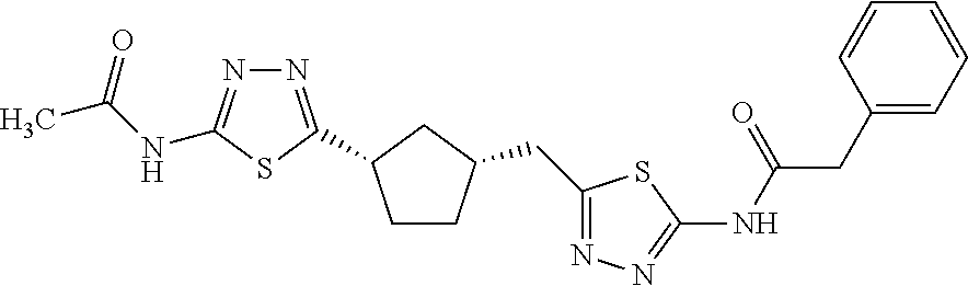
N1=C(C2CCC(CC3=NN=C(NC(CC4=CC=CC=C4)=O)S3)C2)SC(NC(C)=O)=N1
